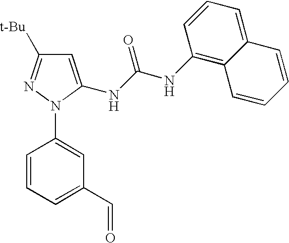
C1=CC=C(C=O)C=C1N1N=C([t-Bu])C=C1NC(NC1=C2C(=CC=C1)C=CC=C2)=O
